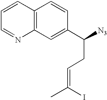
C12=C(C=C(C([N3])CC=C(C)I)C=C1)N=CC=C2
